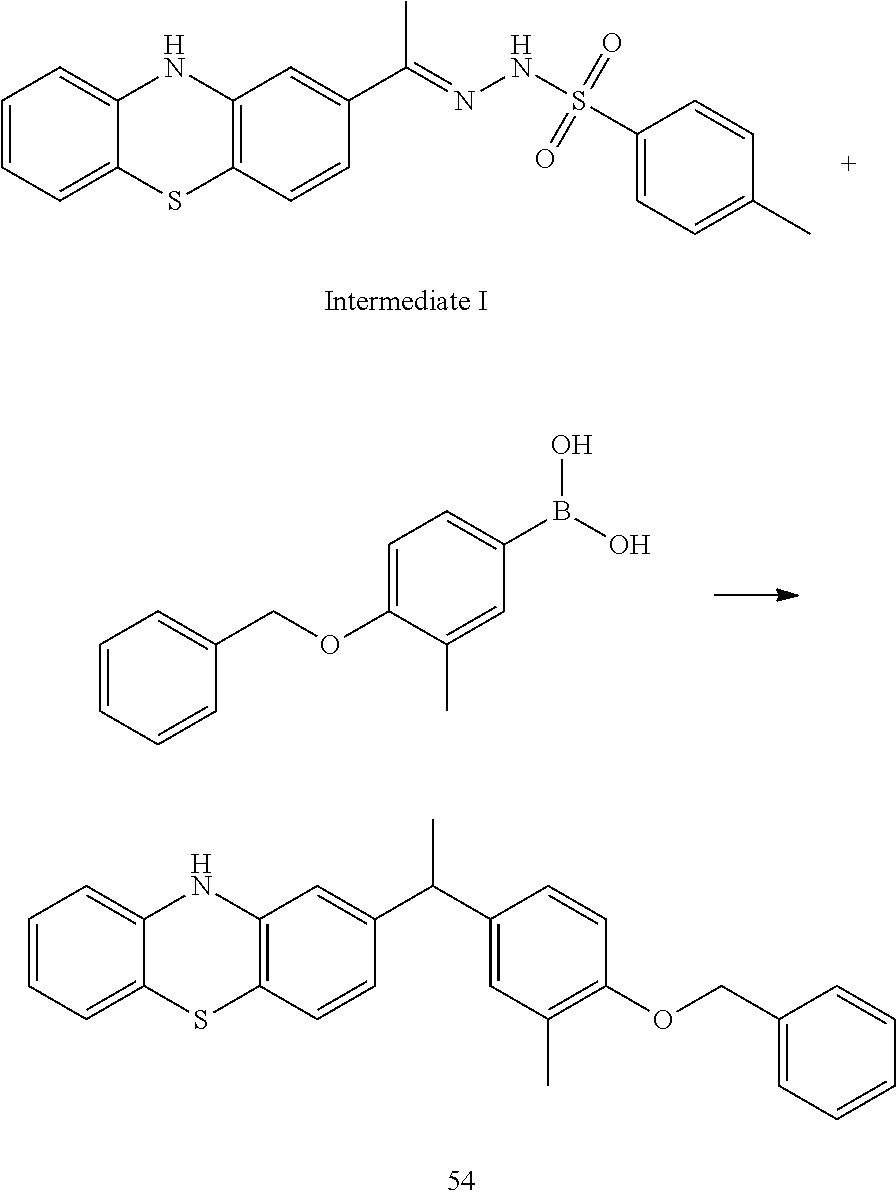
C1=CC=C2C(=C1)NC1=C(S2)C=CC(C(=NNS(=O)(=O)C2=CC=C(C)C=C2)C)=C1.C1=C(OCC2=CC=CC=C2)C(C)=CC(B(O)O)=C1.C1=CC=C2C(=C1)NC1=C(S2)C=CC(C(C2=CC(C)=C(OCC3=CC=CC=C3)C=C2)C)=C1
